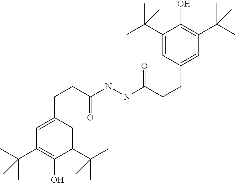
C1(C(C)(C)C)=CC(CCC(=O)NNC(=O)CCC2=CC(C(C)(C)C)=C(O)C(C(C)(C)C)=C2)=CC(C(C)(C)C)=C1O
